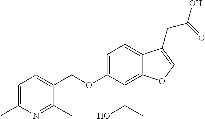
C1=C(C)N=C(C)C(COC2=CC=C3C(=C2C(C)O)OC=C3CC(=O)O)=C1
